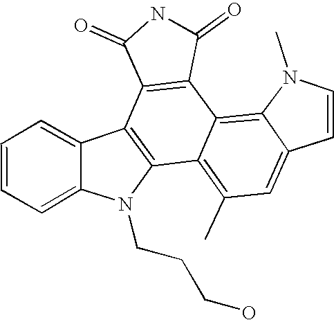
C1=CC=C2C(=C1)C1=C(N2CCCO)C2=C(C)C=C3C(=C2C2=C1C(=O)NC2=O)N(C)C=C3
